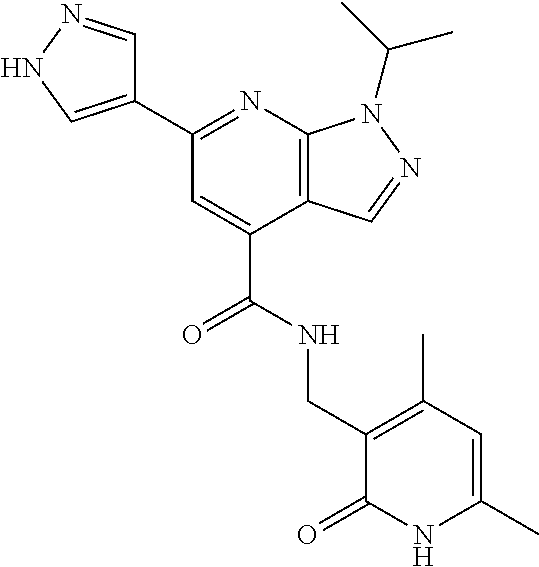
C1(C2=NC3=C(C(C(=O)NCC4=C(C)C=C(C)NC4=O)=C2)C=NN3C(C)C)=CNN=C1
